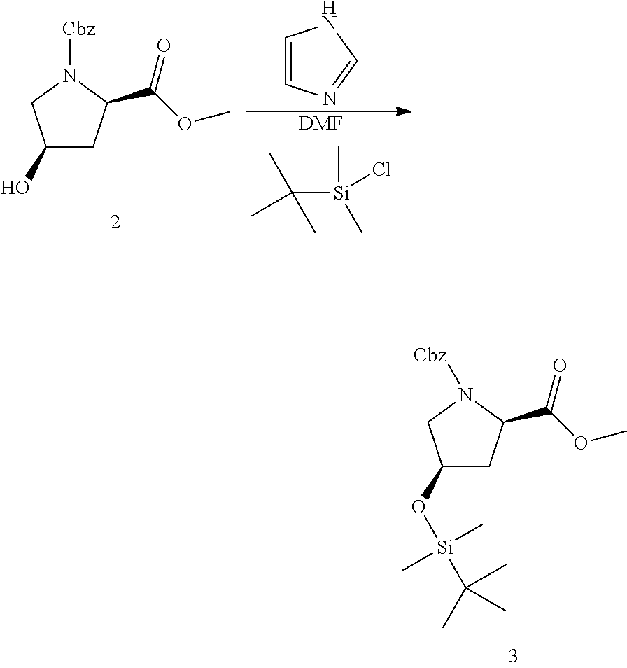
C1(O[Si](C)(C)C(C)(C)C)CC(C(OC)=O)N([Cbz])C1.C1(O)CC(C(OC)=O)N([Cbz])C1.[DMF].C([Si](C)(Cl)C)(C)(C)C.C1=CN=CN1
